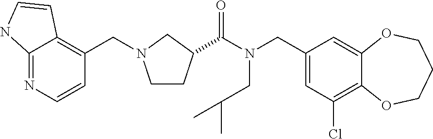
C1(CN(C(=O)C2CCN(CC3=C4C(=NC=C3)NC=C4)C2)CC(C)C)=CC(Cl)=C2C(=C1)OCCCO2
